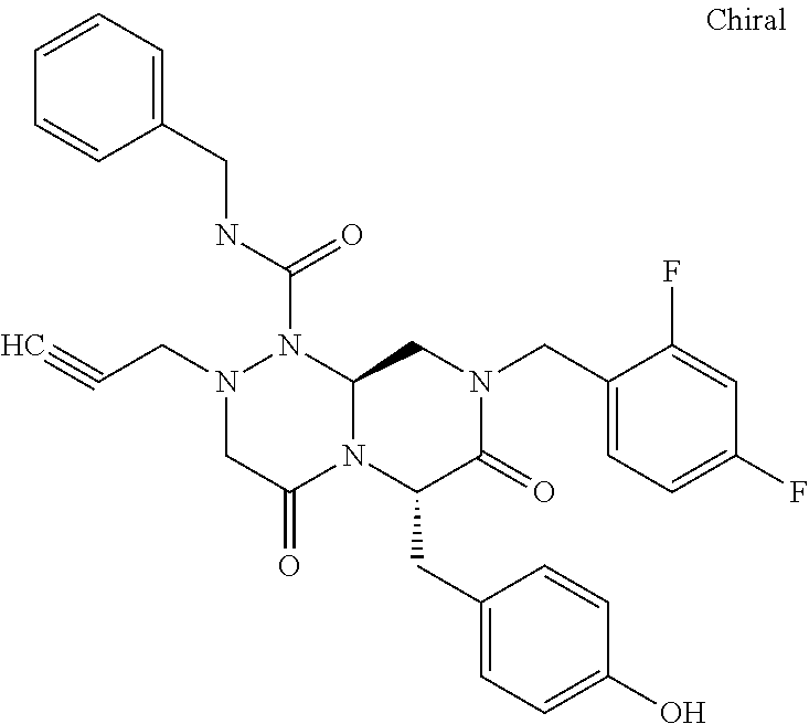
N1(CC#C)CC(=O)N2C(N1C(NCC1=CC=CC=C1)=O)CN(CC1=CC=C(F)C=C1F)C(=O)C2CC1=CC=C(O)C=C1
